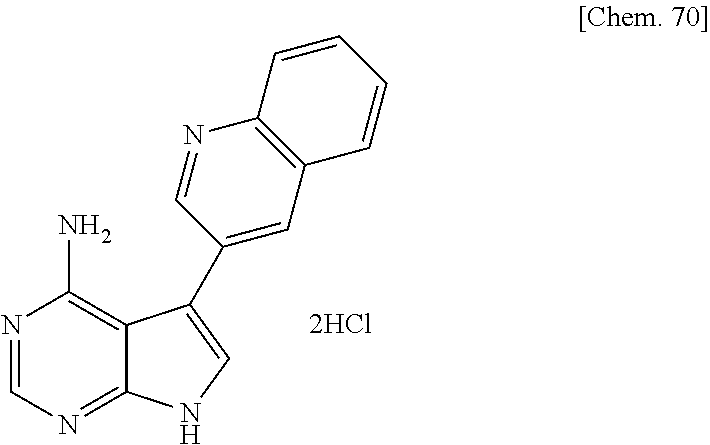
N1=CN=C2C(=C1N)C(C1=CC3=C(N=C1)C=CC=C3)=CN2
